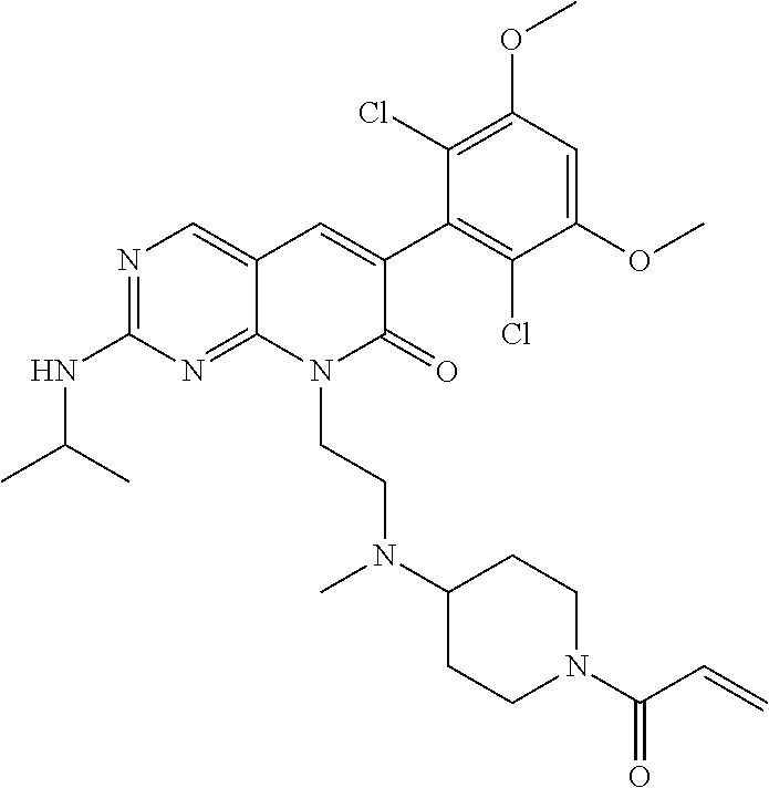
C1(NC(C)C)=NC=C2C(=N1)N(CCN(C1CCN(C(C=C)=O)CC1)C)C(=O)C(C1=C(Cl)C(OC)=CC(OC)=C1Cl)=C2
